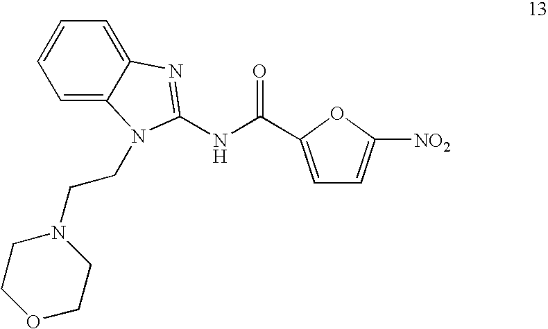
N(C(=O)C1=CC=C([NO2])O1)C1=NC2=CC=CC=C2N1CCN1CCOCC1
